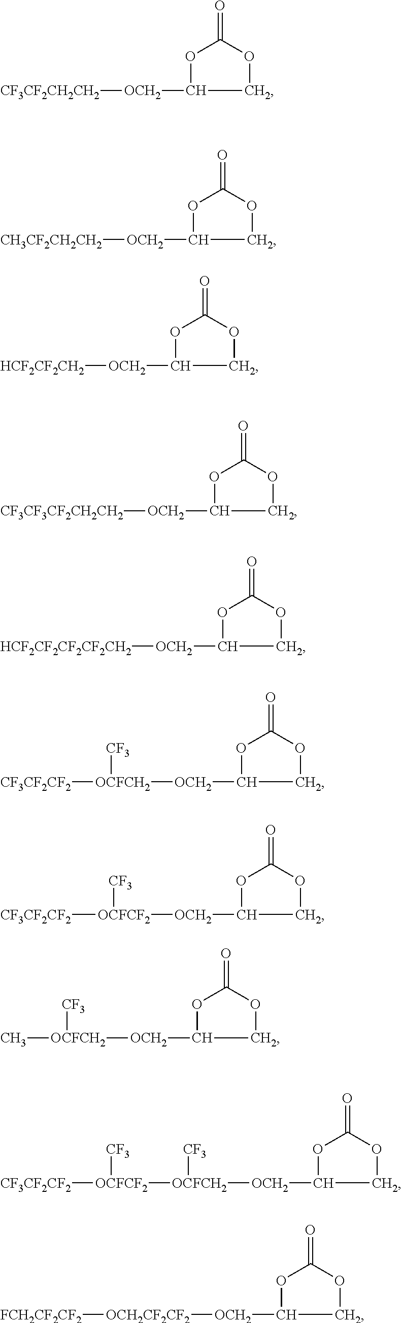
O1C([OCH2][CF3CF2CH2CH2])COC1=O.O1C([OCH2][CH3CF2CH2CH2])COC1=O.O1C([OCH2][HCF2CF2CH2])COC1=O.O1C([OCH2][CF3CF3CF2CH2CH2])COC1=O.O1C([OCH2][HCF2CF2CF2CF2CH2])COC1=O.O1C([OCH2][OCFCH2]([CF3CF2CF2])[CF3])COC1=O.O1C([OCH2][OCFCF2]([CF3CF2CF2])[CF3])COC1=O.O1C([OCH2][OCFCH2](C)[CF3])COC1=O.O1C([OCH2][OCFCH2]([OCFCF2]([CF3CF2CF2])[CF3])[CF3])COC1=O.O1C([OCH2][OCH2CF2CF2][FCH2CF2CF2])COC1=O
